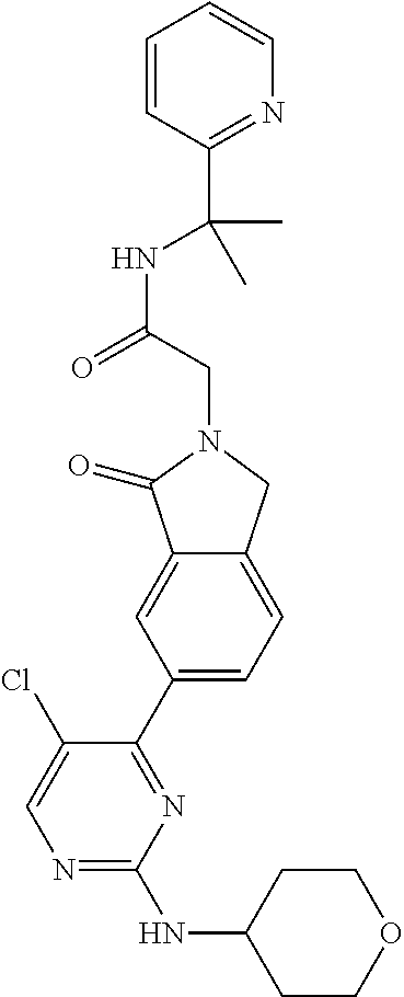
C1=CC(C(C)(NC(CN2C(=O)C3=CC(C4=NC(NC5CCOCC5)=NC=C4Cl)=CC=C3C2)=O)C)=NC=C1
